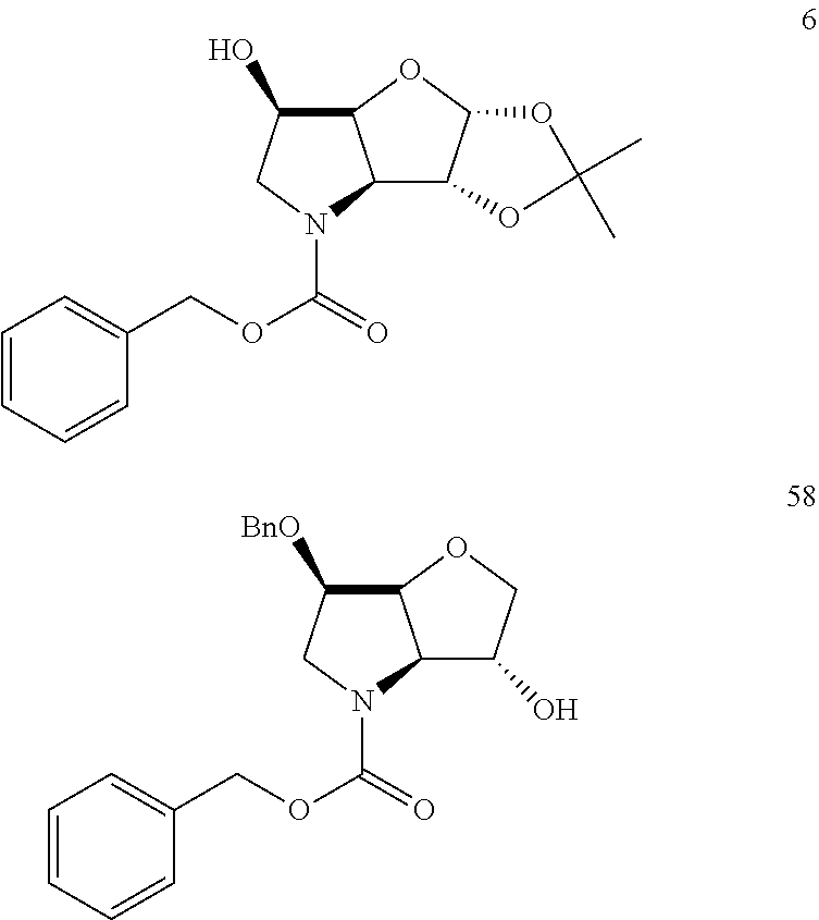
C1(O)C2C(N(C(OCC3=CC=CC=C3)=O)C1)C1C(O2)OC(C)(C)O1.C1([BnO])C2C(N(C(OCC3=CC=CC=C3)=O)C1)C(O)CO2
